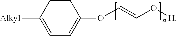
[Alkyl]C1=CC=C(OC=CO[H])C=C1
